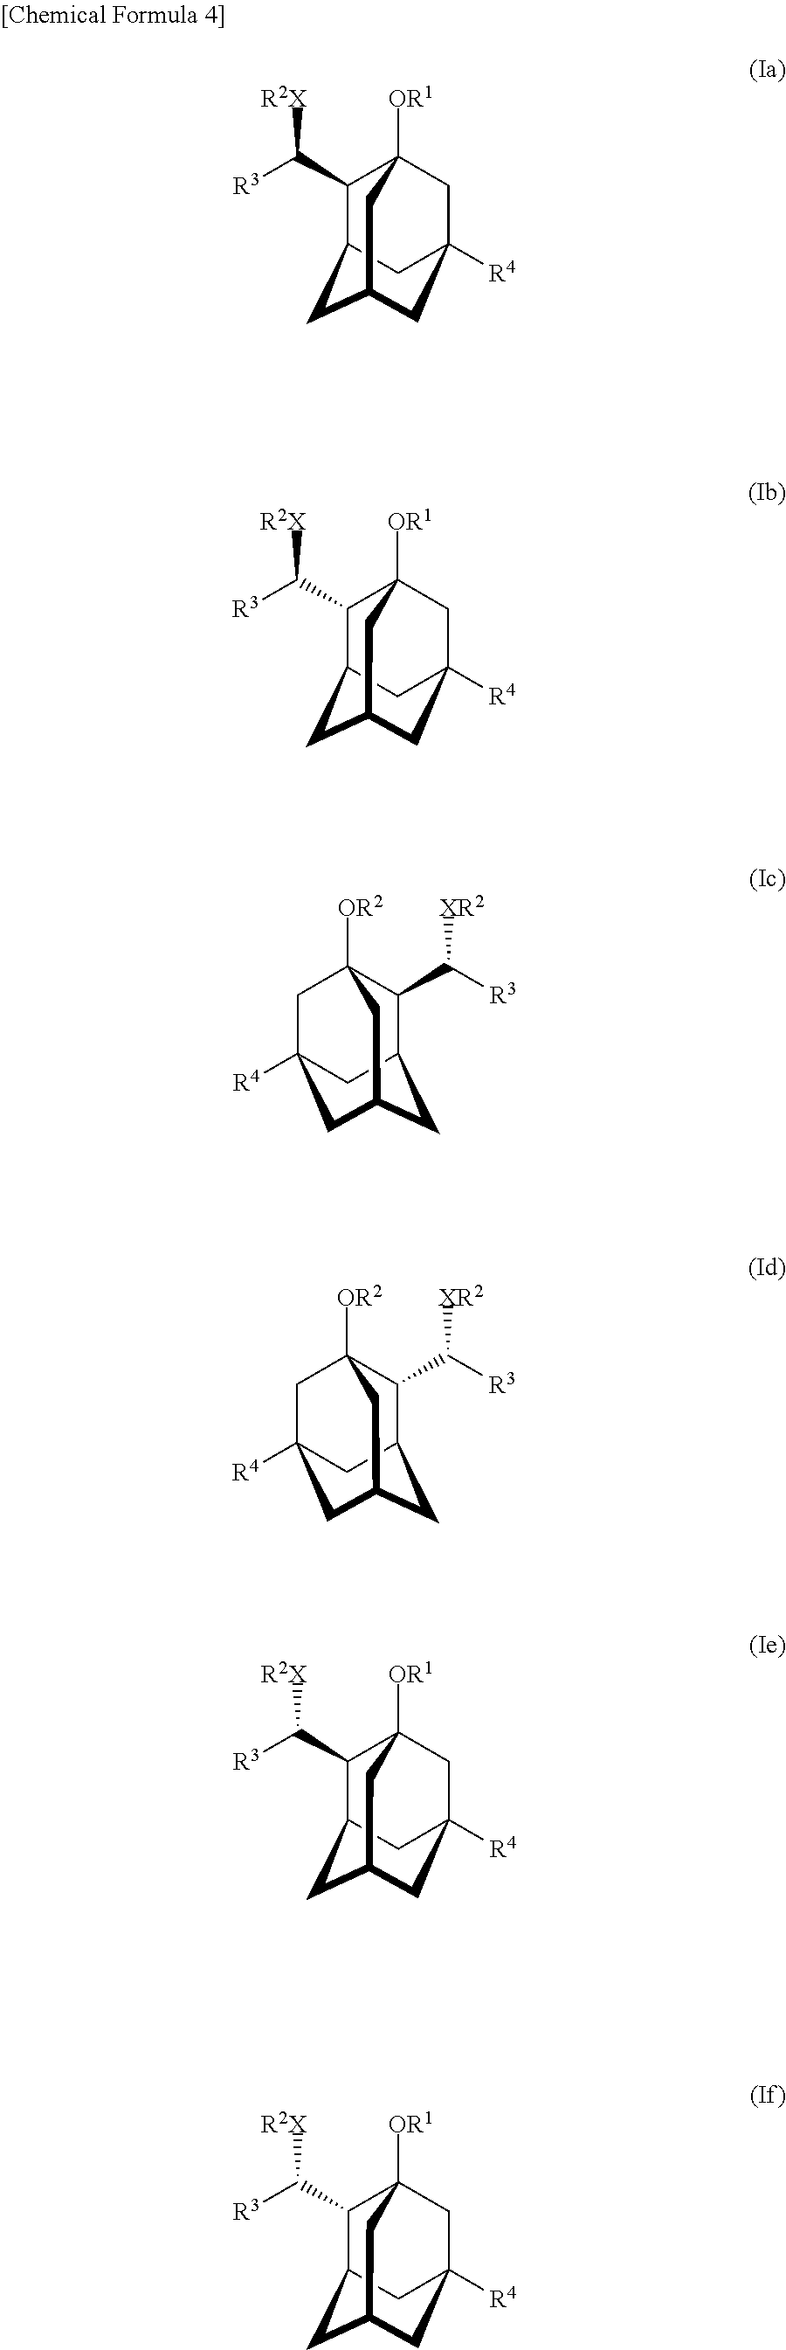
C1(C([R2X])[R3])C2CC3CC([R4])(CC1([OR1])C3)C2.C1(C([R2X])[R3])C2CC3CC([R4])(CC1([OR1])C3)C2.C1(C([R3])[XR2])C2CC3CC([R4])(CC1([OR2])C3)C2.C1(C([R3])[XR2])C2CC3CC([R4])(CC1([OR2])C3)C2.C1(C([R2X])[R3])C2CC3CC([R4])(CC1([OR1])C3)C2.C1(C([R2X])[R3])C2CC3CC([R4])(CC1([OR1])C3)C2
